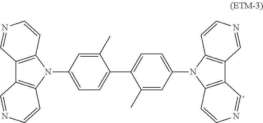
C1(C)=CC(N2C3=C(C4=C2C=CN=C4)C=NC=C3)=CC=C1C1=CC=C(N2C3=C(C4=C2C=CN=C4)C=NC=C3)C=C1C
